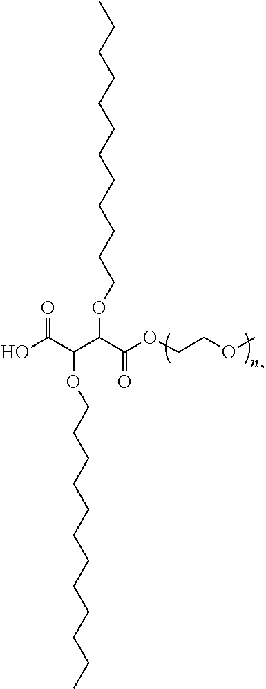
OC(C(C(C(OCCOC)=O)OCCCCCCCCCCCC)OCCCCCCCCCCCC)=O
